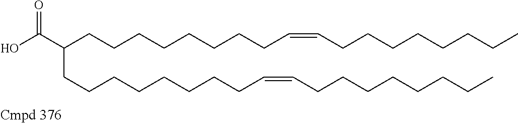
OC(C(CCCCCCCCC=CCCCCCCCC)CCCCCCCCC=CCCCCCCCC)=O
